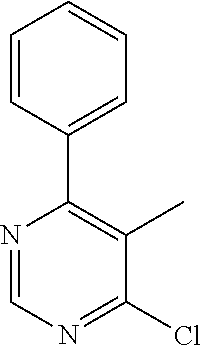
N1=CN=C(Cl)C(C)=C1C1=CC=CC=C1
